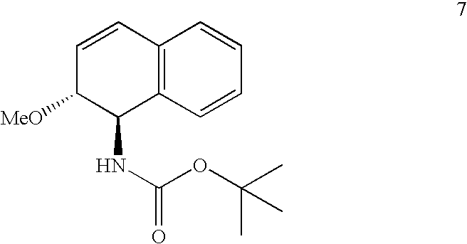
C12=C(C=CC=C1)C(NC(OC(C)(C)C)=O)C([MeO])C=C2
